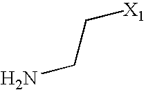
NCC[X1]
